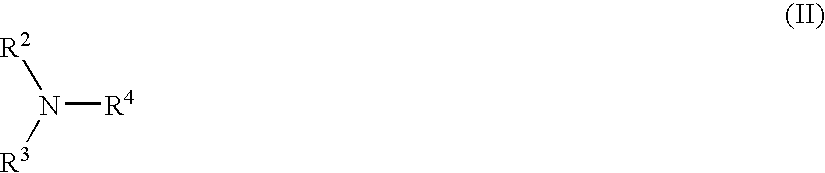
N([R4])([R3])[R2]
